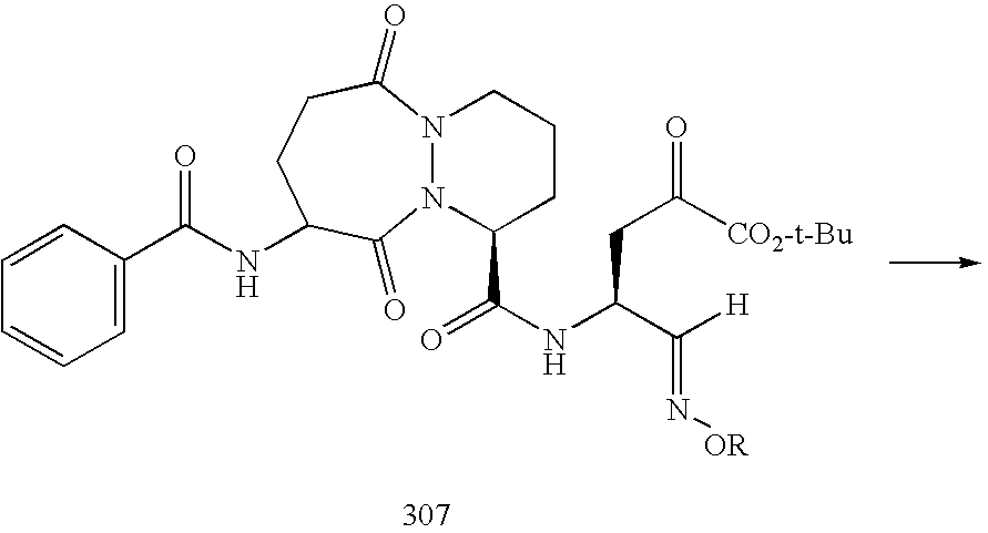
N12N(C(=O)CCC(NC(C3=CC=CC=C3)=O)C1=O)CCCC2C(NC(C(=N[OR])[H])CC([CO2-t-Bu])=O)=O
